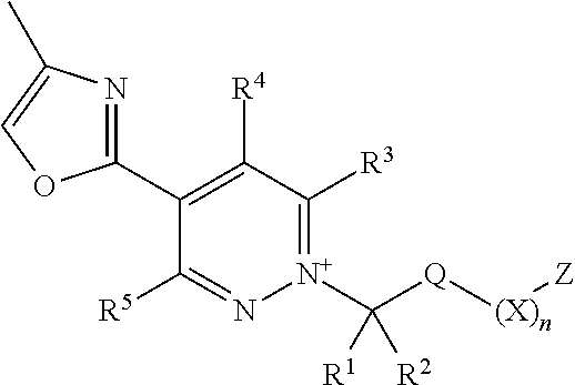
C1(C2=NC(C)=CO2)=C([R4])C([R3])=[N+](C([Q][(X)n][Z])([R1])[R2])N=C1[R5]
